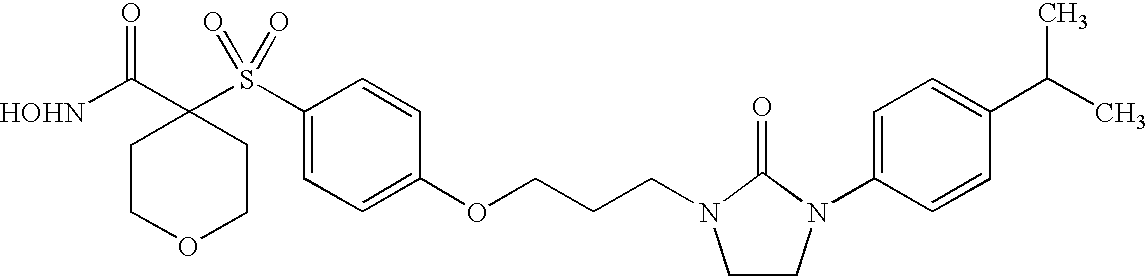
[HOHN]C(C1(S(C2=CC=C(OCCCN3CCN(C4=CC=C(C(C)C)C=C4)C3=O)C=C2)(=O)=O)CCOCC1)=O
